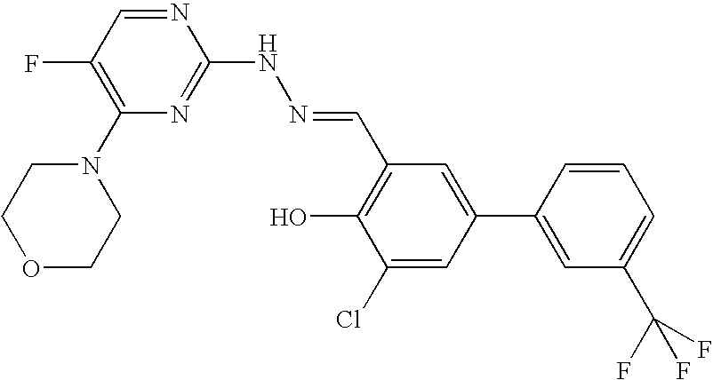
N1=CC(F)=C(N2CCOCC2)N=C1NN=CC1=C(O)C(Cl)=CC(C2=CC(C(F)(F)F)=CC=C2)=C1
